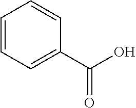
C1=CC=C(C(O)=O)C=C1
